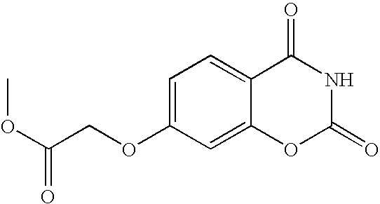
C1=C(OCC(OC)=O)C=C2C(=C1)C(=O)NC(=O)O2
